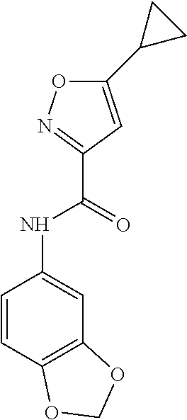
C1=CC(NC(C2=NOC(C3CC3)=C2)=O)=CC2=C1OCO2
